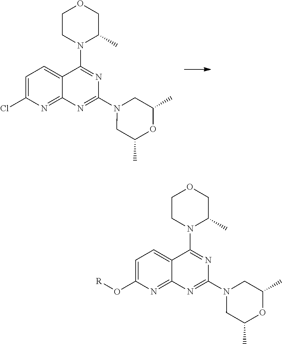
C1=C(Cl)N=C2C(=C1)C(N1C(C)COCC1)=NC(N1CC(C)OC(C)C1)=N2.C1=C(O[R])N=C2C(=C1)C(N1C(C)COCC1)=NC(N1CC(C)OC(C)C1)=N2
